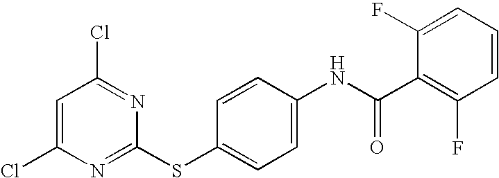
C1=C(Cl)N=C(SC2=CC=C(NC(C3=C(F)C=CC=C3F)=O)C=C2)N=C1Cl
